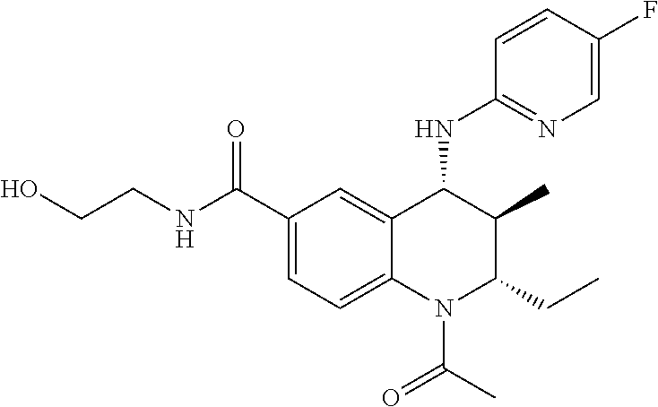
C1=CC(F)=CN=C1NC1C(C)C(CC)N(C(=O)C)C2=CC=C(C(NCCO)=O)C=C12
